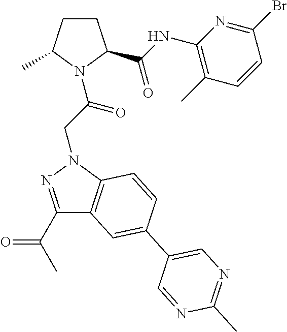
C(C(=O)N1C(C)CCC1C(NC1=C(C)C=CC(Br)=N1)=O)N1C2=C(C(C(C)=O)=N1)C=C(C1=CN=C(C)N=C1)C=C2
